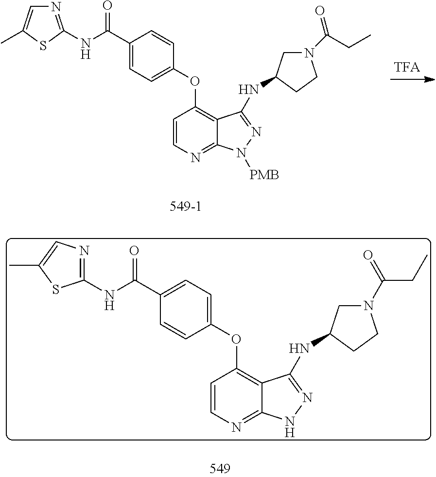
C1(OC2=C3C(=NC=C2)NN=C3NC2CN(C(=O)CC)CC2)=CC=C(C(NC2=NC=C(C)S2)=O)C=C1.C1(OC2=C3C(=NC=C2)N([PMB])N=C3NC2CN(C(=O)CC)CC2)=CC=C(C(NC2=NC=C(C)S2)=O)C=C1
